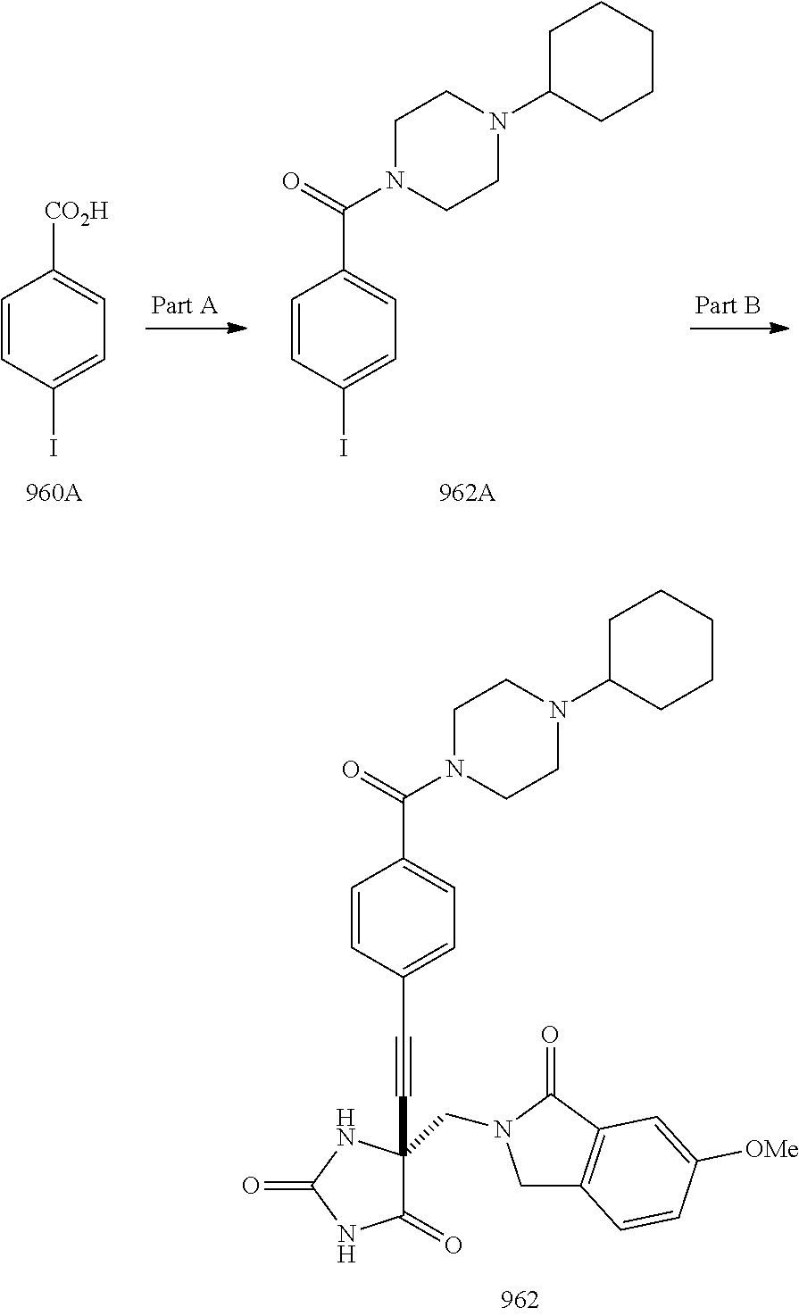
C1=CC(I)=CC=C1[CO2H].C1=CC(I)=CC=C1C(=O)N1CCN(C2CCCCC2)CC1.C1=CC(C#CC2(CN3CC4=C(C3=O)C=C([OMe])C=C4)C(=O)NC(=O)N2)=CC=C1C(N1CCN(C2CCCCC2)CC1)=O
